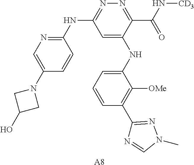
[A8].C1=C(NC2=CC=CC(C3=NN(C)C=N3)=C2[OMe])C(C(N[CD3])=O)=NN=C1NC1=NC=C(N2CC(O)C2)C=C1
